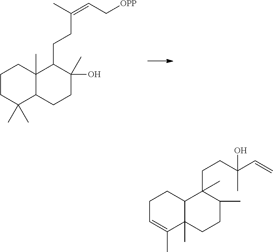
C1CC(C)(C)C2C(C)(C1)C(CCC(=CC[OPP])C)C(C)(O)CC2.C1C=C(C)C2(C)C(C1)C(CCC(C=C)(O)C)(C)C(C)CC2
